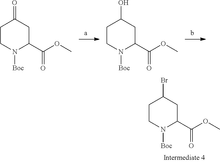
C1CN([Boc])C(C(OC)=O)CC1Br.C1CN([Boc])C(C(OC)=O)CC1=O.C1CN([Boc])C(C(OC)=O)CC1O
